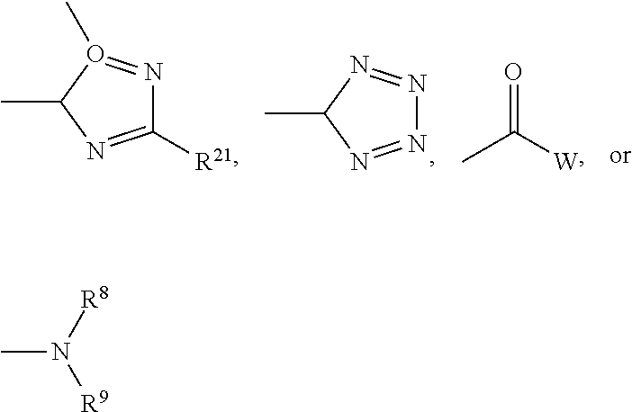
C1([R21])=NC(C)O(C)=N1.O=C([W])C.N1=NC(C)N=N1.CN([R8])[R9]
